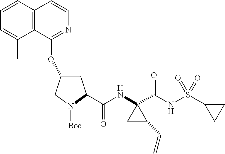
C1=CC2=C(C(C)=C1)C(OC1CC(C(NC3(C(NS(C4CC4)(=O)=O)=O)CC3C=C)=O)N([Boc])C1)=NC=C2
